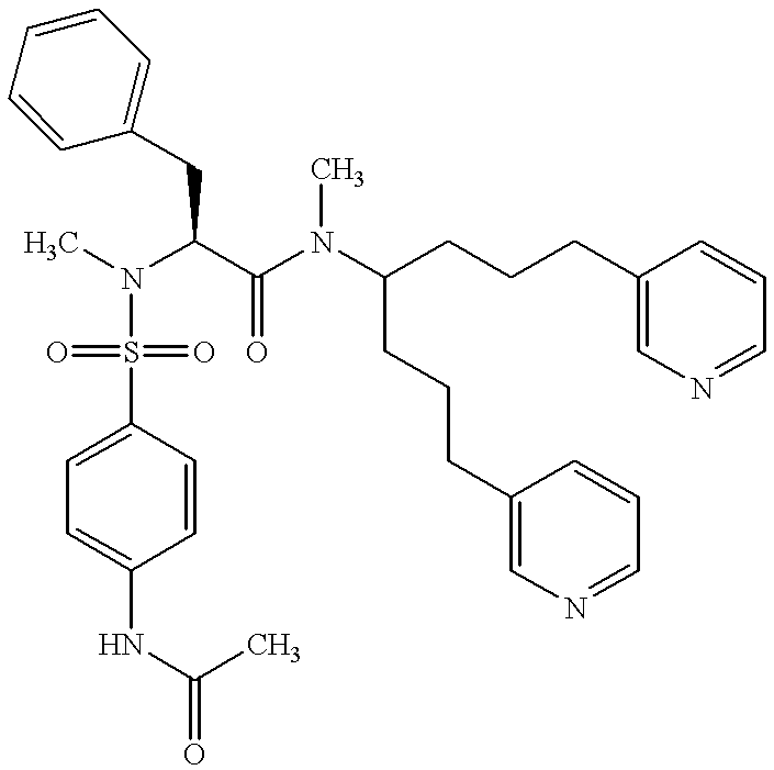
C(C(N(C(CCCC1=CN=CC=C1)CCCC1=CN=CC=C1)C)=O)(N(C)S(=O)(=O)C1=CC=C(NC(C)=O)C=C1)CC1=CC=CC=C1
